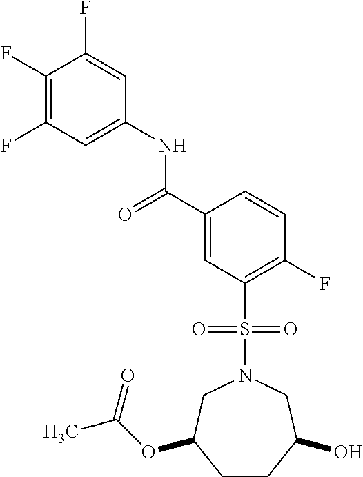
C(C1=CC(S(N2CC(O)CCC(OC(C)=O)C2)(=O)=O)=C(F)C=C1)(=O)NC1=CC(F)=C(F)C(F)=C1
